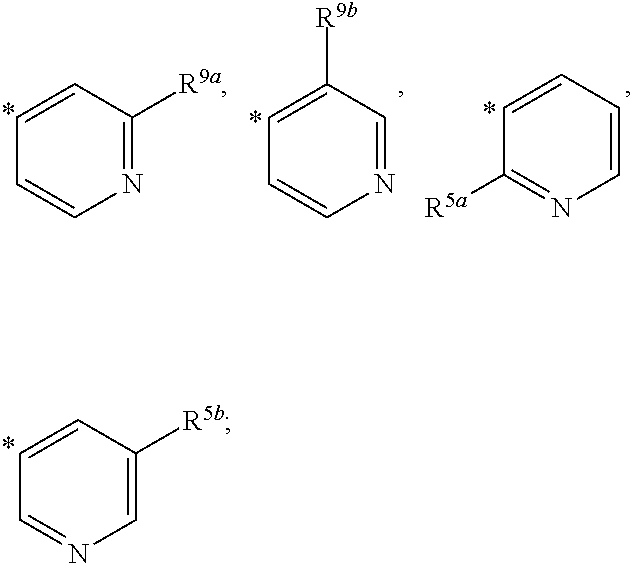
C1=CC([R9a])=NC=C1.C1=C([R9b])C=NC=C1.C1=CC=CN=C1[R5a].C1=CC([R5b])=CN=C1
